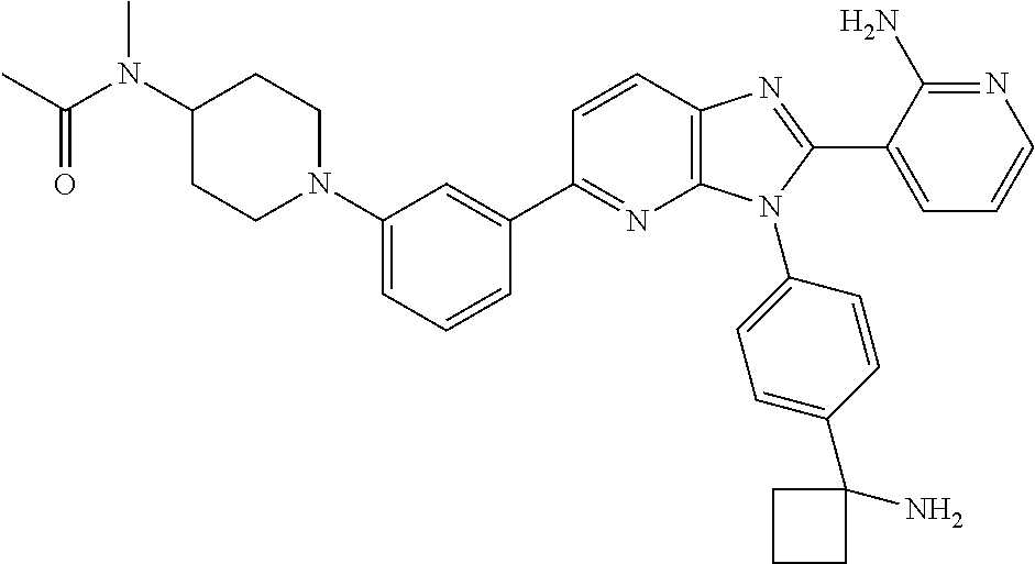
C12=C(C=CC(C3=CC(N4CCC(N(C(C)=O)C)CC4)=CC=C3)=N1)N=C(C1=CC=CN=C1N)N2C1=CC=C(C2(N)CCC2)C=C1
